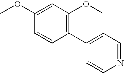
C1(OC)=CC(OC)=C(C2=CC=NC=C2)C=C1
